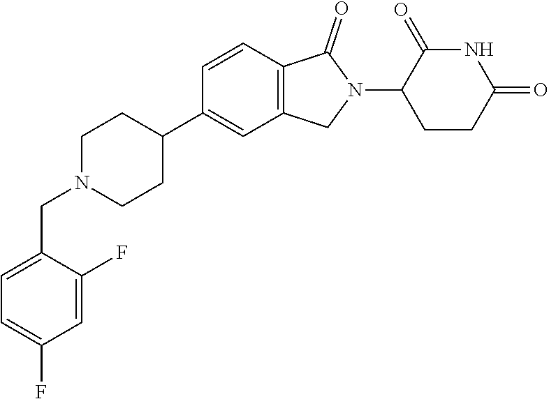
C1N(CC2=CC=C(F)C=C2F)CCC(C2=CC3=C(C=C2)C(=O)N(C2CCC(=O)NC2=O)C3)C1
